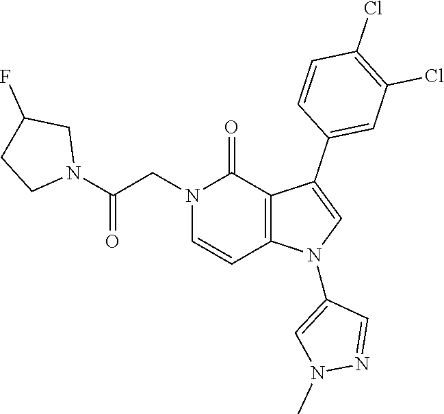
C12=C(N(C3=CN(C)N=C3)C=C1C1=CC(Cl)=C(Cl)C=C1)C=CN(CC(N1CC(F)CC1)=O)C2=O
